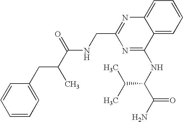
C12=CC=CC=C1N=C(CNC(=O)C(C)CC1=CC=CC=C1)N=C2NC(C(C)C)C(=O)N
